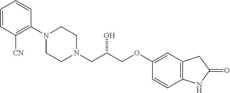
C1=CC([CN])=C(N2CCN(CC(COC3=CC4=C(C=C3)NC(=O)C4)O)CC2)C=C1
